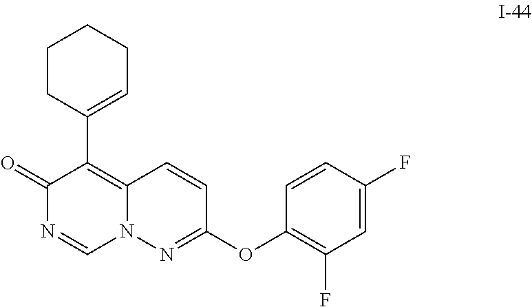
C1(OC2=NN3C(=C(C4=CCCCC4)C(=O)N=C3)C=C2)=C(F)C=C(F)C=C1
